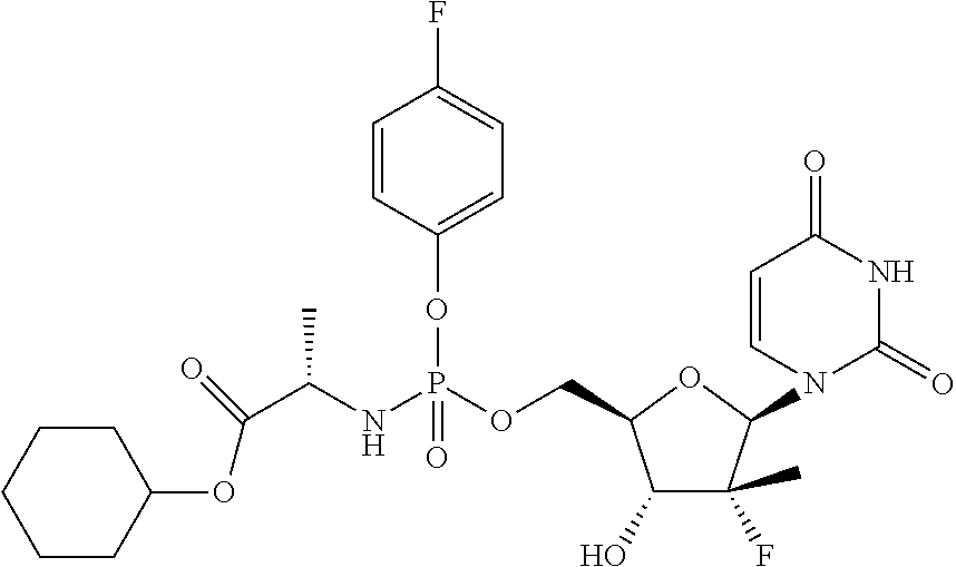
C1(O)C(C)(F)C(N2C(=O)NC(=O)C=C2)OC1COP(NC(C(=O)OC1CCCCC1)C)(OC1=CC=C(F)C=C1)=O
